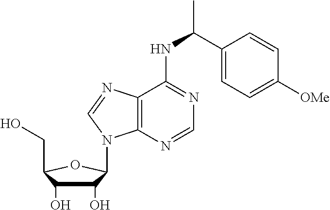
C1(O)C(O)C(CO)OC1N1C2=C(N=C1)C(NC(C)C1=CC=C([OMe])C=C1)=NC=N2
